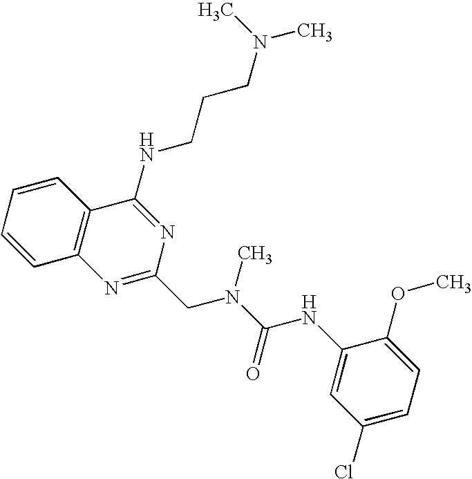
C1=CC2=C(C=C1)C(NCCCN(C)C)=NC(CN(C(=O)NC1=CC(Cl)=CC=C1OC)C)=N2
